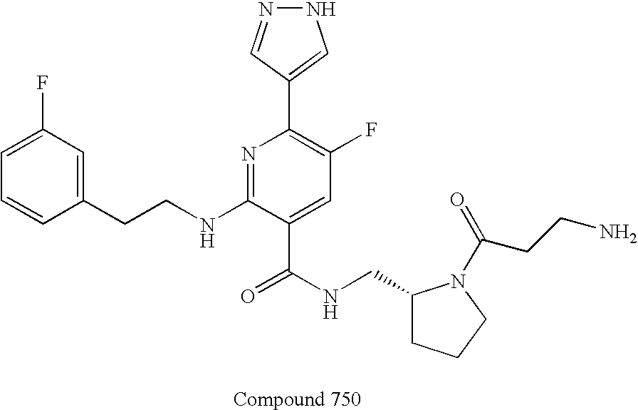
C1=CC(CCNC2=NC(C3=CNN=C3)=C(F)C=C2C(NCC2CCCN2C(=O)CCN)=O)=CC(F)=C1
